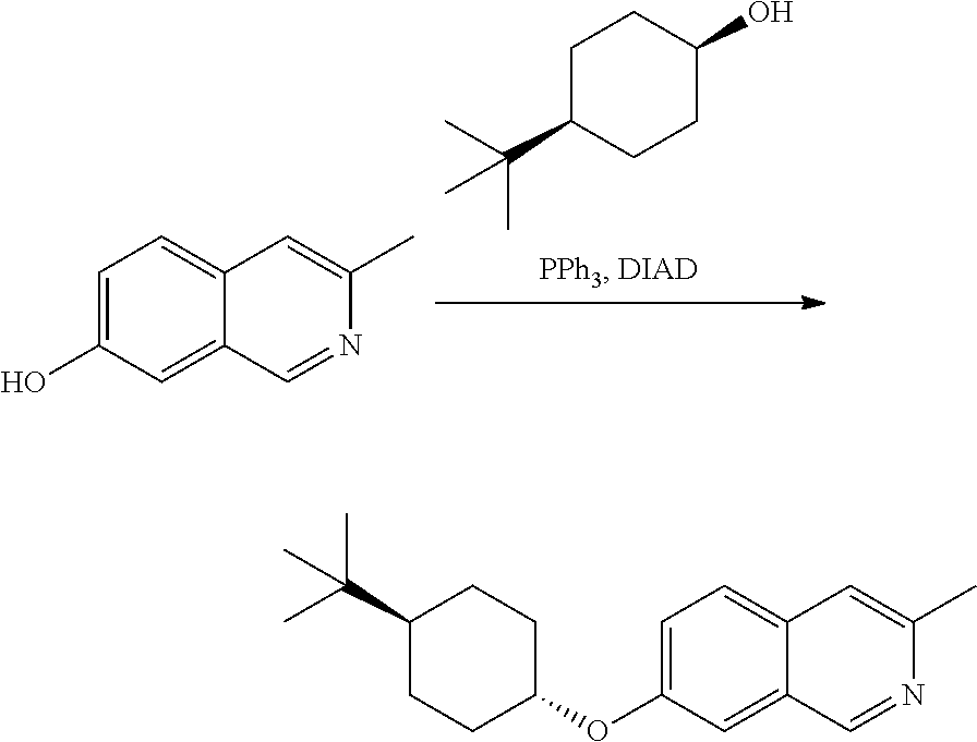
C1=C(O)C=C2C(=C1)C=C(C)N=C2.OC1CCC(C(C)(C)C)CC1.C1=C(OC2CCC(C(C)(C)C)CC2)C=C2C(=C1)C=C(C)N=C2
